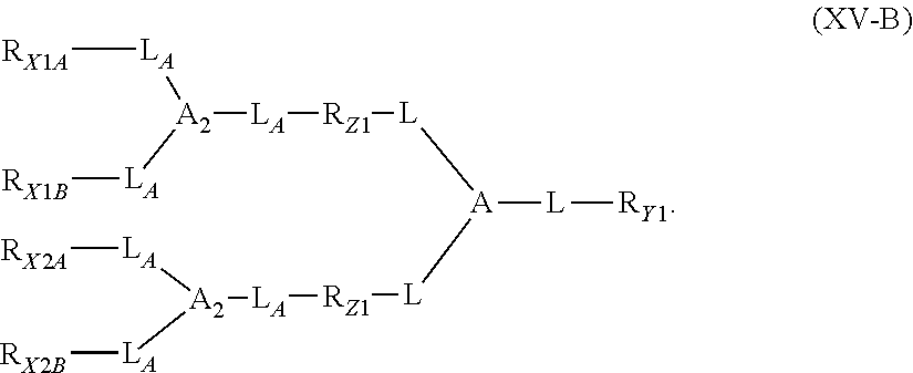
[RX1A][LA][A2]([LA][RZ1][L][A]([L][RZ1][LA][A2]([LA][RX2A])[LA][RX2B])[L][RY1])[LA][RX1B]
